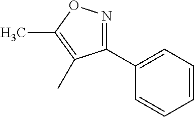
C1(C2=CC=CC=C2)=NOC(C)=C1C
